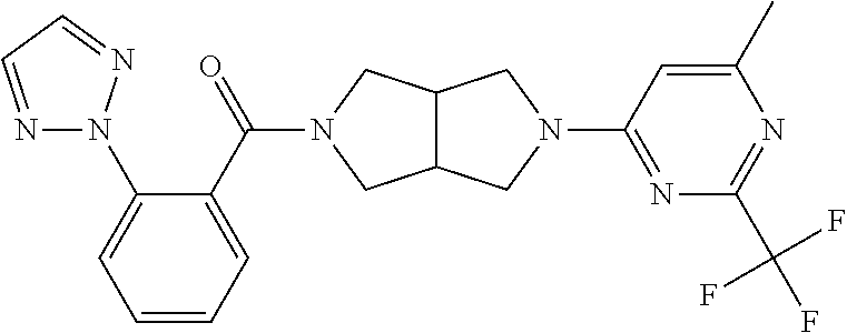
C12C(CN(C(=O)C3=CC=CC=C3N3N=CC=N3)C1)CN(C1=NC(C(F)(F)F)=NC(C)=C1)C2
